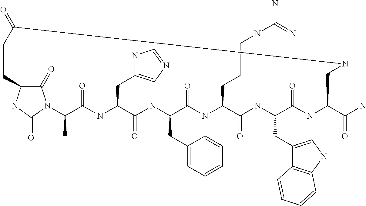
C1(=O)C2NC(=O)N1C(C)C(=O)NC(CC1=CN=CN1)C(=O)NC(CC1=CC=CC=C1)C(=O)NC(CCCNC(N)=N)C(=O)NC(CC1=CNC3=C1C=CC=C3)C(=O)NC(C(N)=O)CNC(=O)CC2
